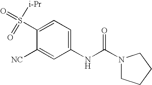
[NC]C1=CC(NC(N2CCCC2)=O)=CC=C1S([i-Pr])(=O)=O
